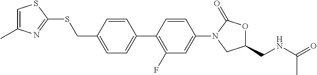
C(C1=CC=C(C2=C(F)C=C(N3CC(CNC(=O)C)OC3=O)C=C2)C=C1)SC1=NC(C)=CS1
